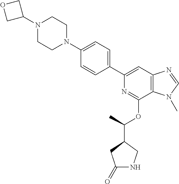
N1=C(OC(C)C2CNC(=O)C2)C2=C(C=C1C1=CC=C(N3CCN(C4COC4)CC3)C=C1)N=CN2C
